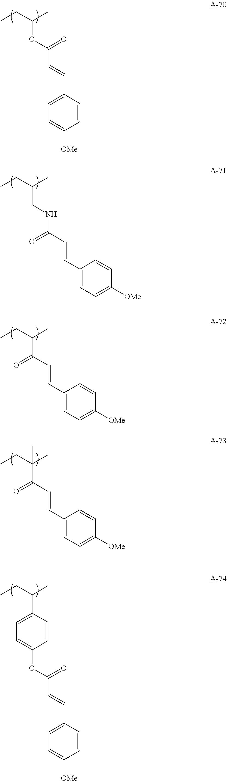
CCC(C)OC(C=CC1=CC=C([OMe])C=C1)=O.CCC(C)CNC(C=CC1=CC=C([OMe])C=C1)=O.CCC(C)C(C=CC1=CC=C([OMe])C=C1)=O.CCC(C)(C(C=CC1=CC=C([OMe])C=C1)=O)C.CCC(C)C1=CC=C(OC(=O)C=CC2=CC=C([OMe])C=C2)C=C1
